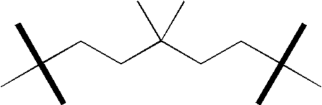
C(CCC(CCC(C)(C)C)(C)C)(C)(C)C
